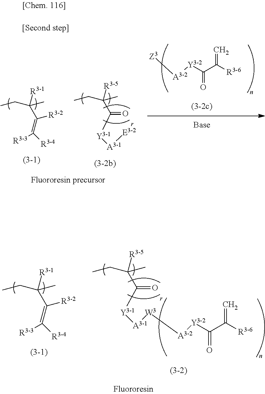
[Z3][A3-2][Y3-2]C(=O)C(=C)[R3-6].CCC(C)([R3-1])C(=C([R3-3])[R3-4])[R3-2].CCC(C)([R3-5])C(=O)[Y3-1][A3-1][E3-2].CCC(C)([R3-1])C(=C([R3-3])[R3-4])[R3-2].CCC(C)([R3-5])C(=O)[Y3-1][A3-1][W3][A3-2][Y3-2]C(=O)C(=C)[R3-6]
